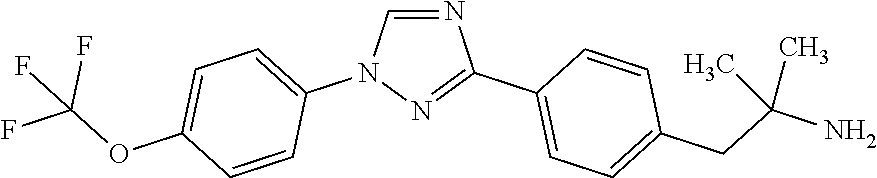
N1=CN(C2=CC=C(OC(F)(F)F)C=C2)N=C1C1=CC=C(CC(N)(C)C)C=C1
